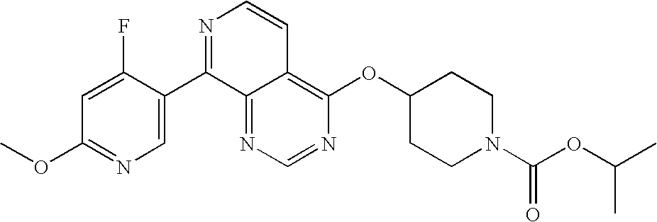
N1=CN=C2C(=C1OC1CCN(C(OC(C)C)=O)CC1)C=CN=C2C1=CN=C(OC)C=C1F
